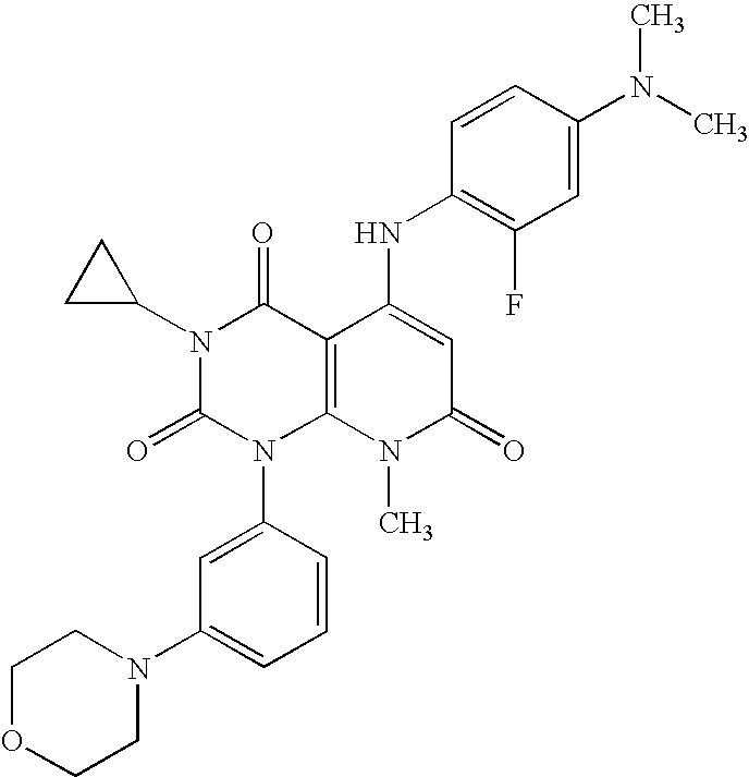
N1(C2CC2)C(=O)N(C2=CC(N3CCOCC3)=CC=C2)C2=C(C1=O)C(NC1=C(F)C=C(N(C)C)C=C1)=CC(=O)N2C
